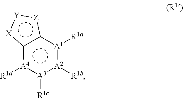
c12c([Z]:[Y]:[X]1)[A1]([R1a])[A2]([R1b])[A3]([R1c])[A4]2[R1d]
